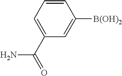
C1(C(=O)N)=CC=CC([B(OH)2])=C1
